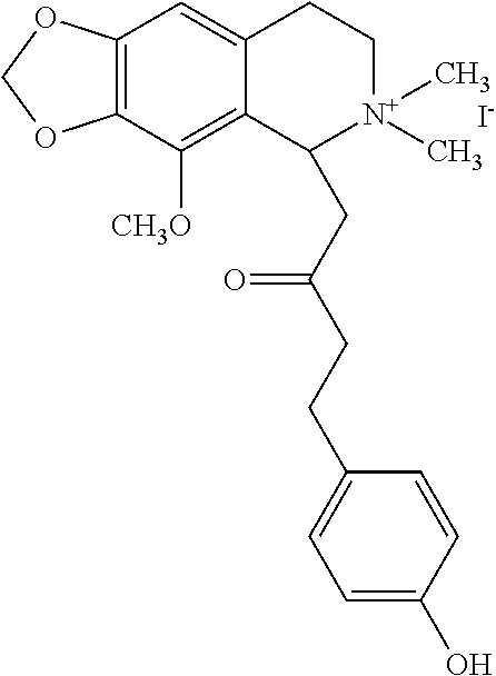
C12=C(C([CH3O])=C3C(=C1)CC[N+](C)(C)C3CC(CCC1=CC=C(O)C=C1)=O)OCO2.[I-]
